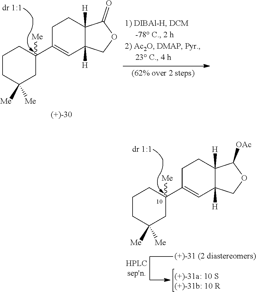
C1C(C2([Me])CC([Me])([Me])CCC2)=CC2([H])C([H])(C1)C(=O)OC2.C1C(C2([Me])CC([Me])([Me])CCC2)=CC2([H])C([H])(C1)C([OAc])OC2
